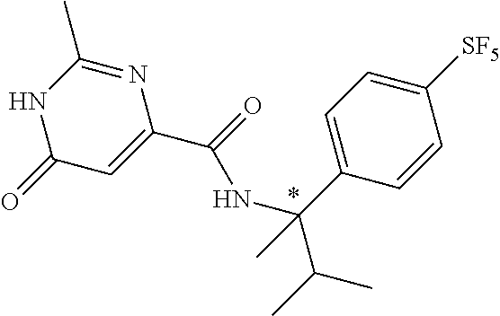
N1C(=O)C=C(C(=O)NC(C2=CC=C([SF5])C=C2)(C(C)C)C)N=C1C
